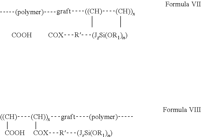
[((CH)]([(CH))x]C)([graft][(polymer)]C)C.[COOH].[COX][R][(JzSi(OR1)n)].[((CH)]([(CH))x]([COX][R][(JzSi(OR1)n)])[graft][(polymer)]C)[COOH]
